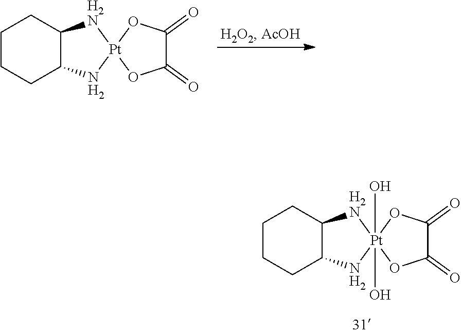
C1CCC2C(C1)[H2N][Pt]1(N2)OC(=O)C(=O)O1.C1CCC2C(C1)[H2N][Pt]1(O)(O)(N2)OC(=O)C(=O)O1
